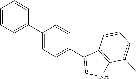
C1=CC=C(C2=CC=C(C3=CNC4=C3C=CC=C4C)C=C2)C=C1
